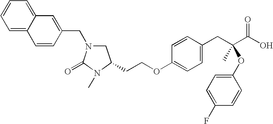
C1=CC(CN2CC(CCOC3=CC=C(CC(C(O)=O)(C)OC4=CC=C(F)C=C4)C=C3)N(C)C2=O)=CC2=CC=CC=C12
